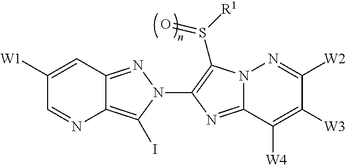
C1([W1])=CC2=NN(C3=C(S([R1])=O)N4C(=N3)C([W4])=C([W3])C([W2])=N4)C(I)=C2N=C1
